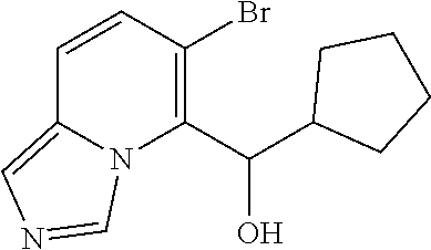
C1=CC(Br)=C(C(C2CCCC2)O)N2C1=CN=C2
